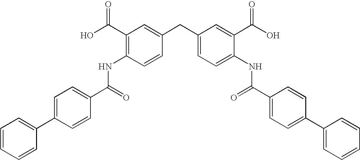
C1=CC=CC(C2=CC=C(C(NC3=C(C(=O)O)C=C(CC4=CC=C(NC(=O)C5=CC=C(C6=CC=CC=C6)C=C5)C(C(=O)O)=C4)C=C3)=O)C=C2)=C1
